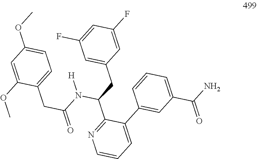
C1(CC(=O)N(C(CC2=CC(F)=CC(F)=C2)C2=NC=CC=C2C2=CC(C(N)=O)=CC=C2)[H])=CC=C(OC)C=C1OC
